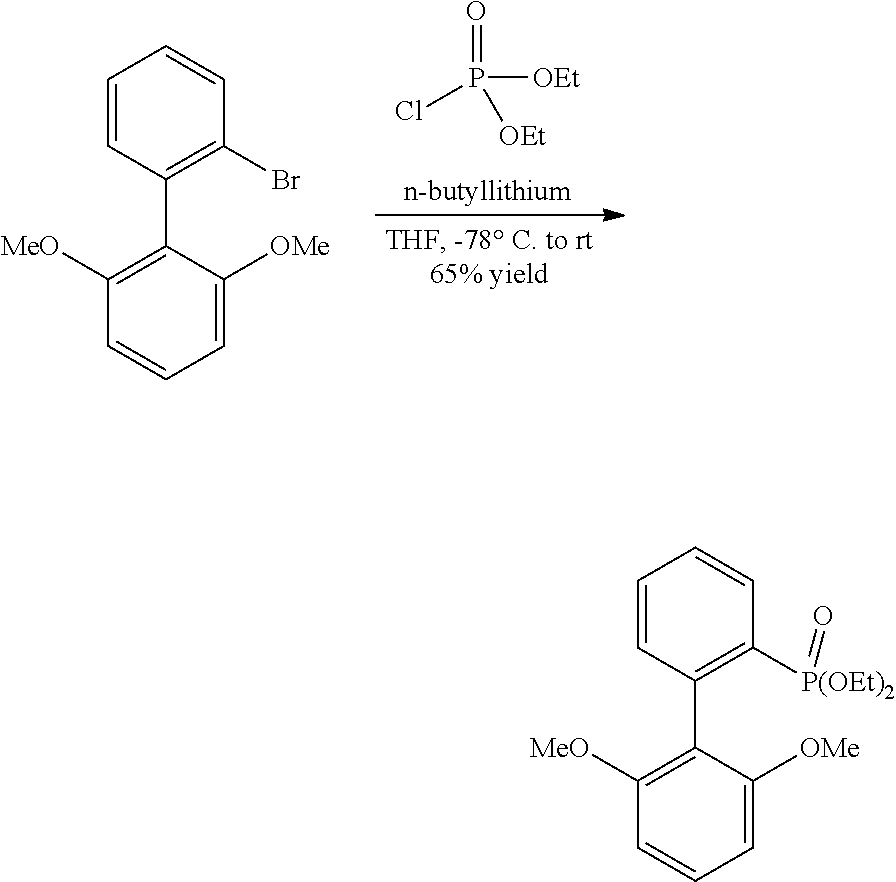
O=P(Cl)([OEt])[OEt].C1=CC(C2=C([MeO])C=CC=C2[OMe])=C(Br)C=C1.C1=CC(C2=C([MeO])C=CC=C2[OMe])=C([P(OEt)2]=O)C=C1
